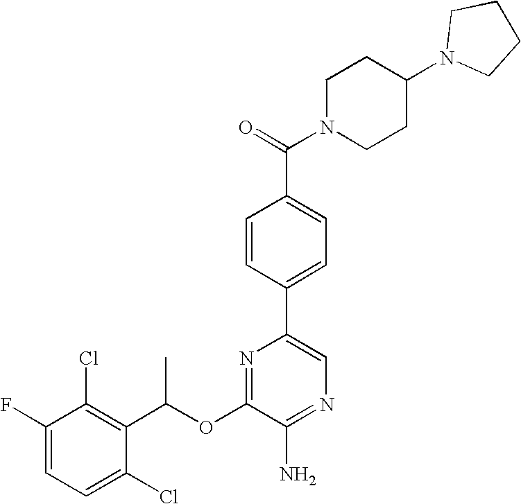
C1=C(F)C(Cl)=C(C(OC2=NC(C3=CC=C(C(N4CCC(N5CCCC5)CC4)=O)C=C3)=CN=C2N)C)C(Cl)=C1
